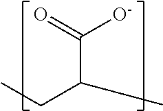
CC(C([O-])=O)CC
